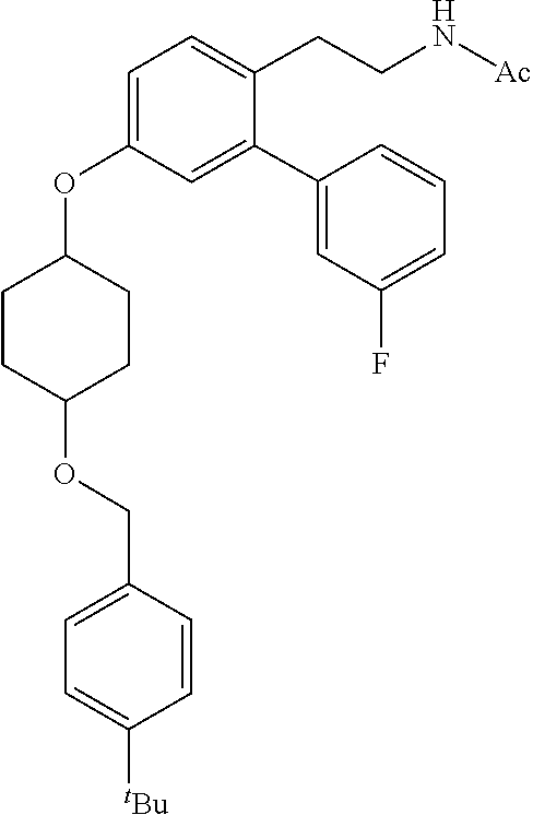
C1CC(OCC2=CC=C([tBu])C=C2)CCC1OC1=CC=C(CCN[Ac])C(C2=CC(F)=CC=C2)=C1
